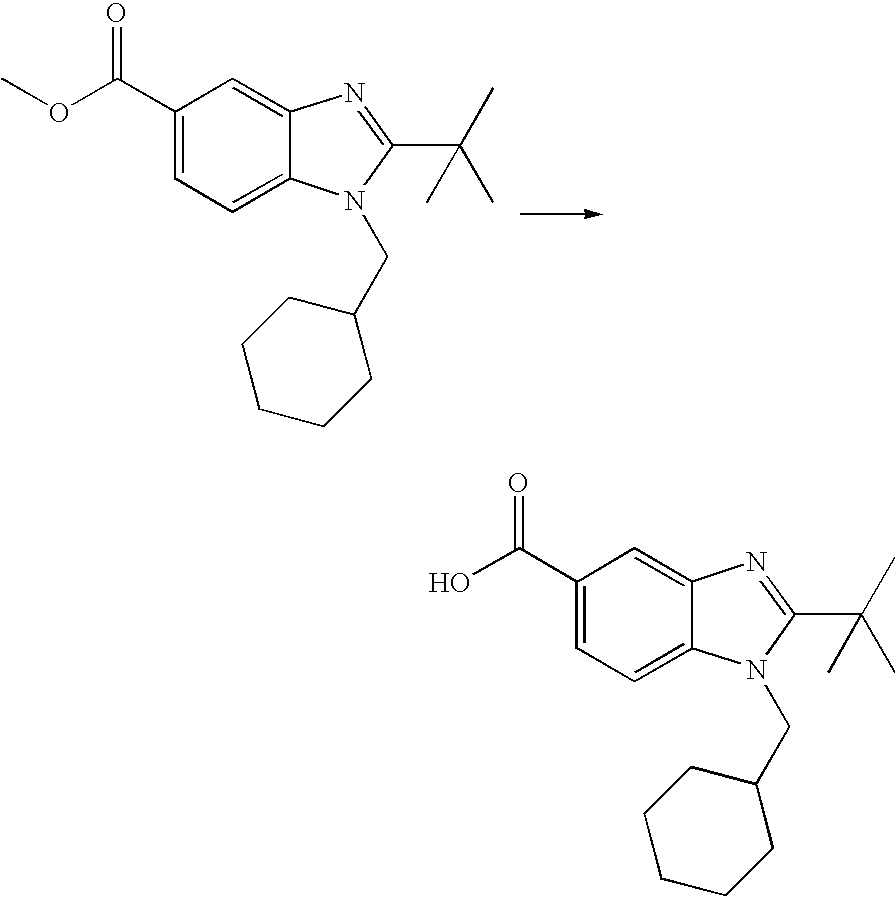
C1(C(OC)=O)=CC=C2C(=C1)N=C(C(C)(C)C)N2CC1CCCCC1.C1(C(O)=O)=CC=C2C(=C1)N=C(C(C)(C)C)N2CC1CCCCC1
